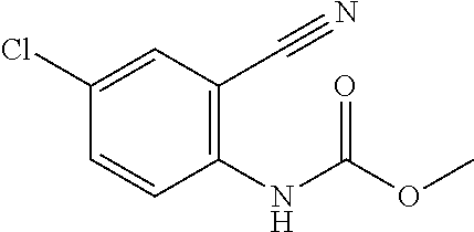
C1(Cl)=CC(C#N)=C(NC(OC)=O)C=C1
